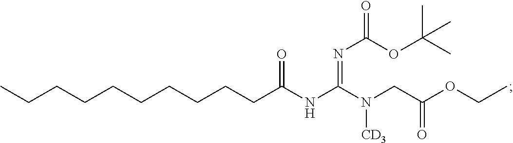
C(CCCCCCCCC(NC(N(CC(OCC)=O)[CD3])=NC(=O)OC(C)(C)C)=O)C
